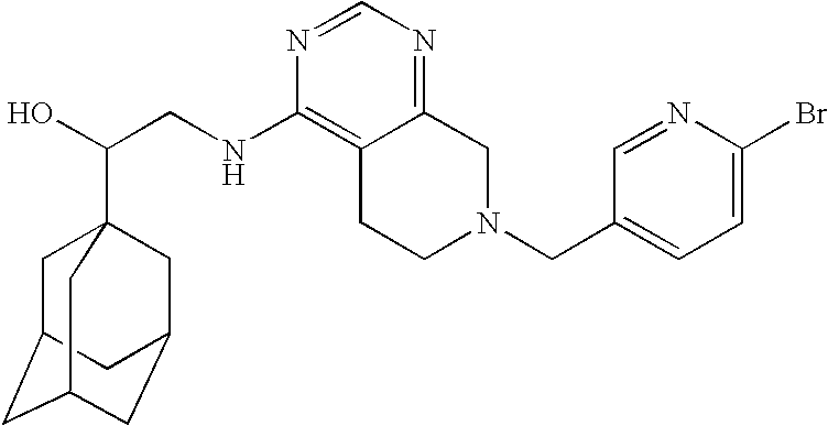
C(CNC1=C2C(=NC=N1)CN(CC1=CC=C(Br)N=C1)CC2)(O)C12CC3CC(CC(C1)C3)C2
